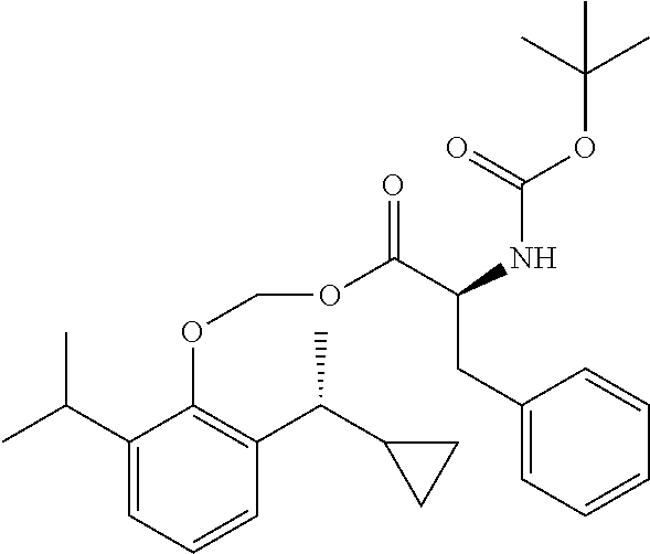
C1(C(C)C)=CC=CC(C(C2CC2)C)=C1OCOC(C(NC(OC(C)(C)C)=O)CC1=CC=CC=C1)=O
